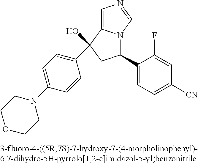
C1=C2N(C=N1)C(C1=CC=C([CN])C=C1F)CC2(C1=CC=C(N2CCOCC2)C=C1)O
